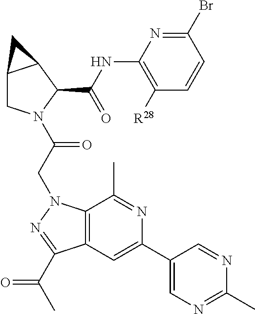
C12CN(C(CN3C4=C(C=C(C5=CN=C(C)N=C5)N=C4C)C(C(C)=O)=N3)=O)C(C(NC3=C([R28])C=CC(Br)=N3)=O)C1C2
